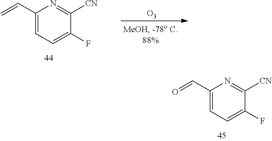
C1(C=O)=CC=C(F)C([CN])=N1.C1(C=C)=CC=C(F)C([CN])=N1.[O3]
